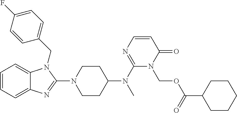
C1=CC=C2C(=C1)N(CC1=CC=C(F)C=C1)C(N1CCC(N(C3=NC=CC(=O)N3COC(C3CCCCC3)=O)C)CC1)=N2
